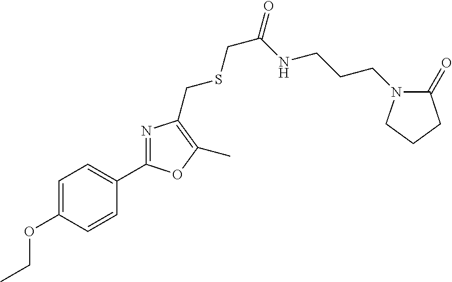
C1=C(OCC)C=CC(C2=NC(CSCC(=O)NCCCN3C(=O)CCC3)=C(C)O2)=C1
